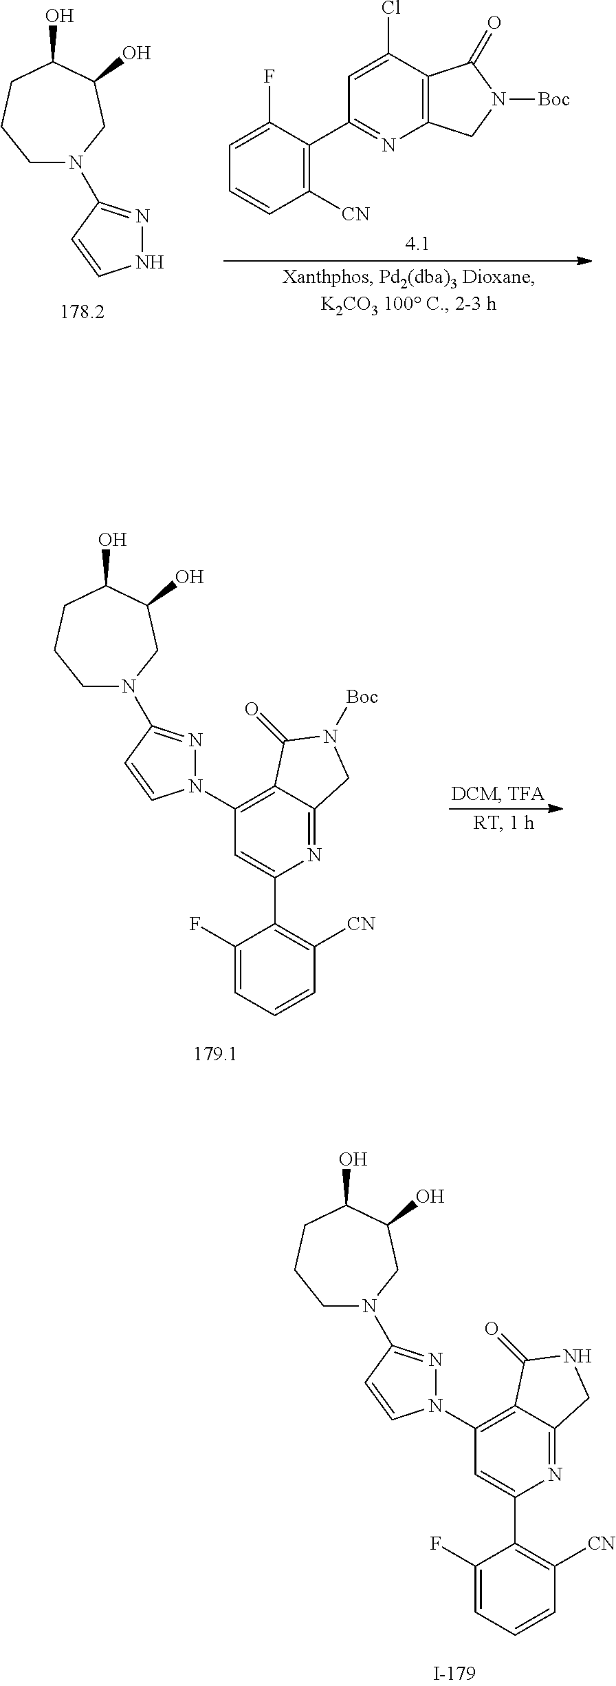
C1=C(F)C(C2=NC3=C(C(Cl)=C2)C(=O)N([Boc])C3)=C([CN])C=C1.N1N=C(N2CCCC(O)C(O)C2)C=C1.N1(C2=C3C(=NC(C4=C([CN])C=CC=C4F)=C2)CN([Boc])C3=O)N=C(N2CCCC(O)C(O)C2)C=C1.N1(C2=C3C(=NC(C4=C([CN])C=CC=C4F)=C2)CNC3=O)N=C(N2CCCC(O)C(O)C2)C=C1
